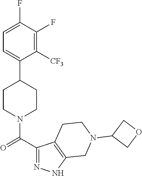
C1=C(F)C(F)=C([CF3])C(C2CCN(C(C3=NNC4=C3CCN(C3COC3)C4)=O)CC2)=C1
